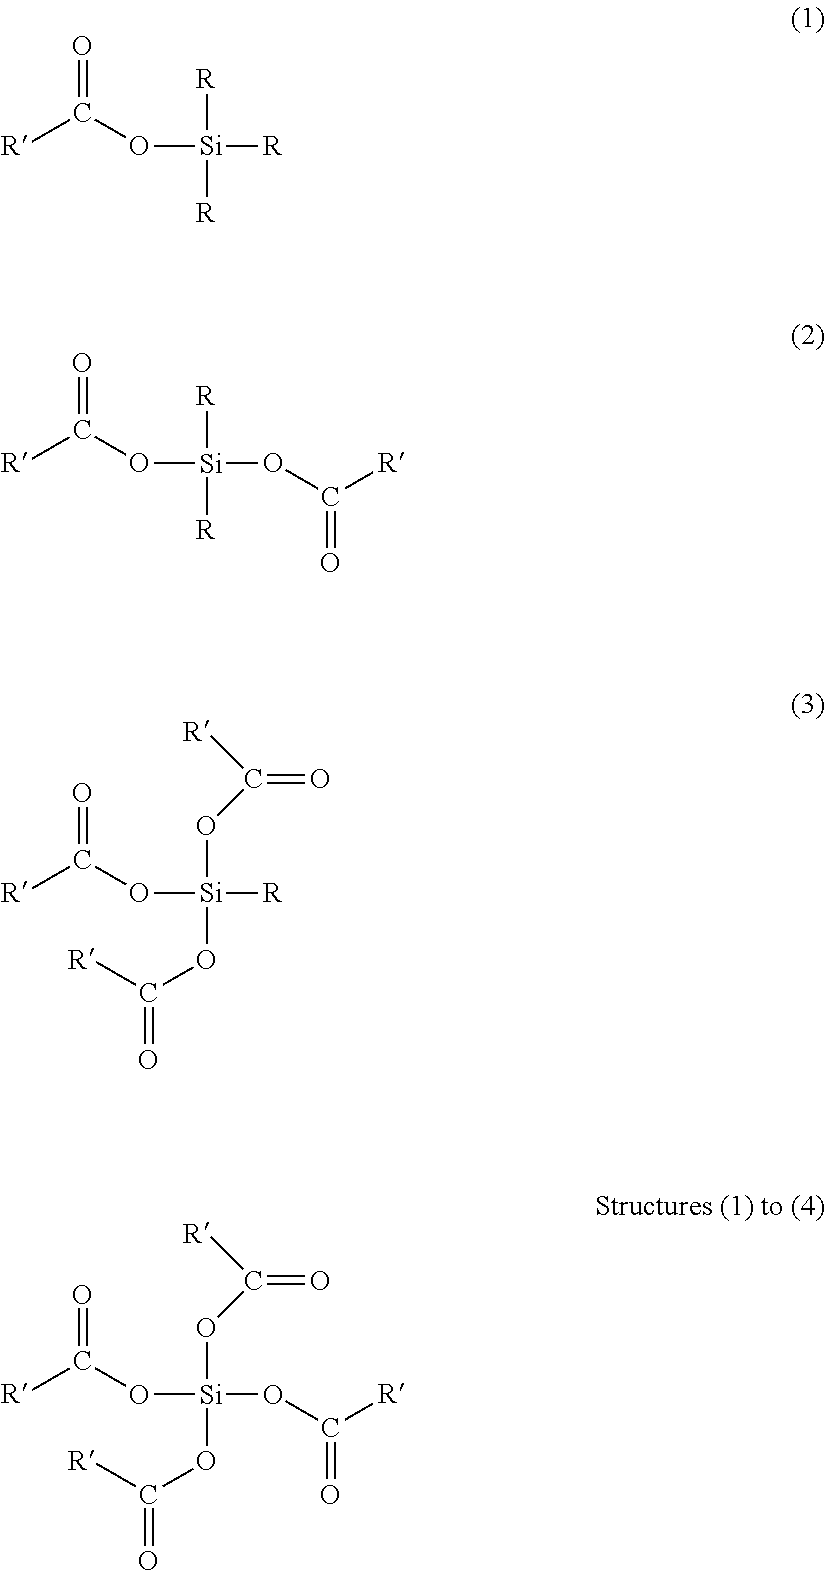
[R]C(O[Si]([R])([R])[R])=O.[R]C(O[Si](OC([R])=O)([R])[R])=O.[R]C(O[Si](OC([R])=O)(OC([R])=O)[R])=O.[R]C(O[Si](OC([R])=O)(OC([R])=O)OC([R])=O)=O
